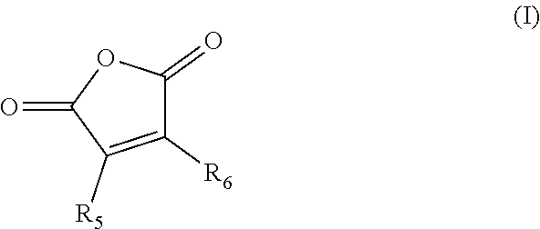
C1(=O)C([R5])=C([R6])C(=O)O1
